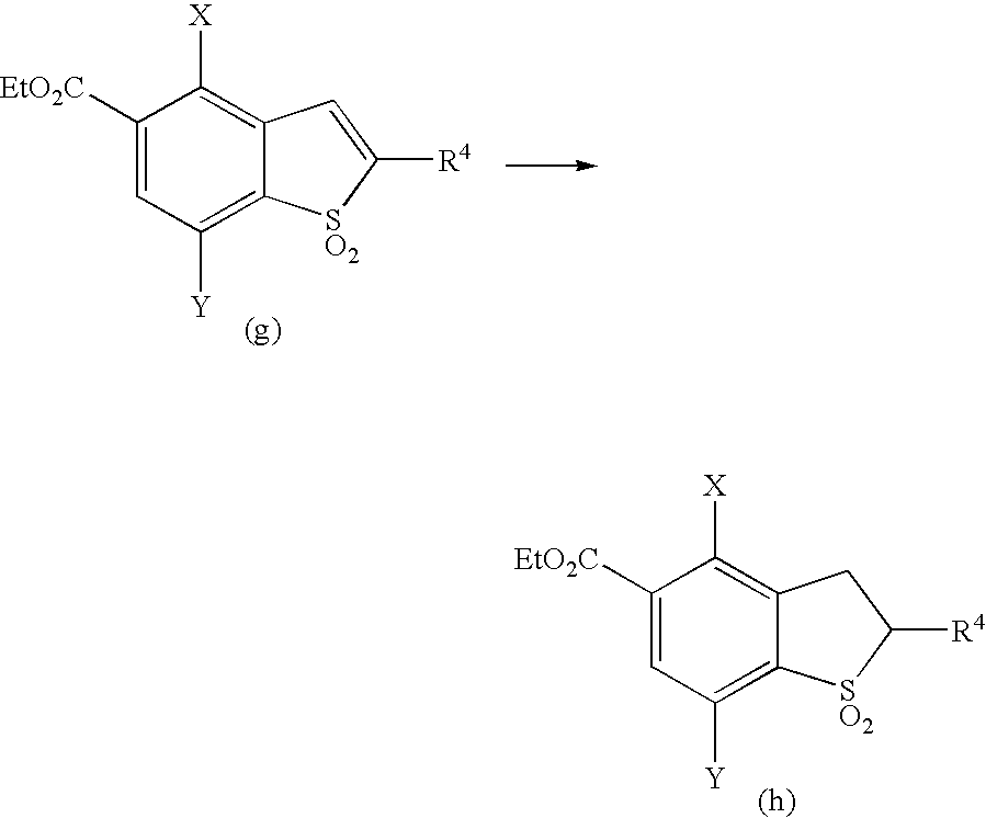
C1([EtO2C])=CC([Y])=C2C(=C1[X])C=C([R4])[SO2]2.C1([EtO2C])=CC([Y])=C2C(=C1[X])CC([R4])[SO2]2
